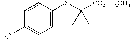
C1=CC(N)=CC=C1SC([CO2CH2CH3])(C)C
